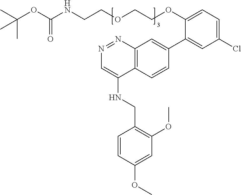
ClC1=CC=C(OCCOCCNC(OC(C)(C)C)=O)C(C2=CC3=C(C(NCC4=C(OC)C=C(OC)C=C4)=CN=N3)C=C2)=C1
